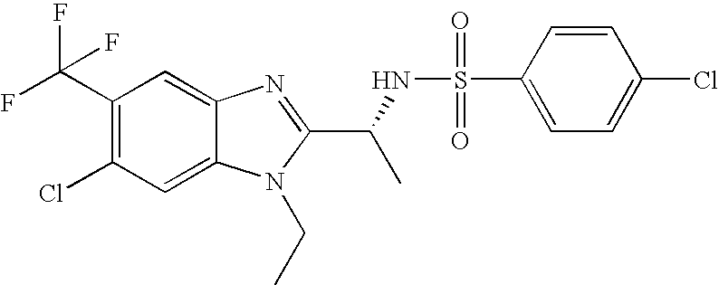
C1(C(F)(F)F)=C(Cl)C=C2C(=C1)N=C(C(C)NS(=O)(=O)C1=CC=C(Cl)C=C1)N2CC
